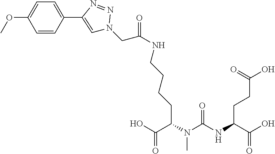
C(N(C(NC(C(O)=O)CCC(O)=O)=O)C)(C(O)=O)CCCCNC(=O)CN1C=C(C2=CC=C(OC)C=C2)N=N1
